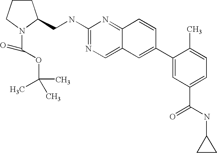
C1CCN(C(OC(C)(C)C)=O)C1CNC1=NC=C2C(=N1)C=CC(C1=CC(C(NC3CC3)=O)=CC=C1C)=C2
